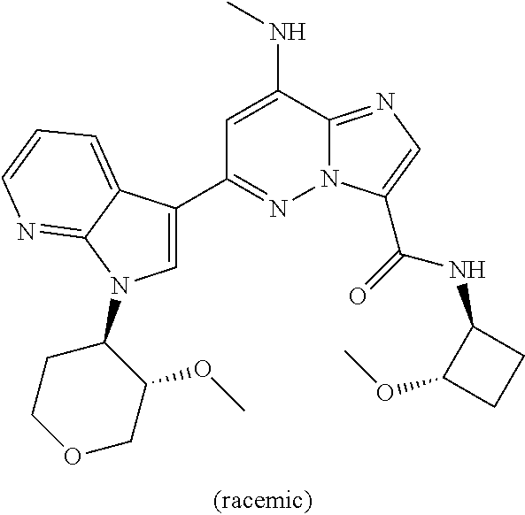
C1=C(NC)C2=NC=C(C(=O)NC3C(OC)CC3)N2N=C1C1=CN(C2CCOCC2OC)C2=NC=CC=C12
